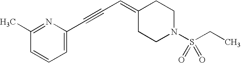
C1(C)=NC(C#CC=C2CCN(S(CC)(=O)=O)CC2)=CC=C1
